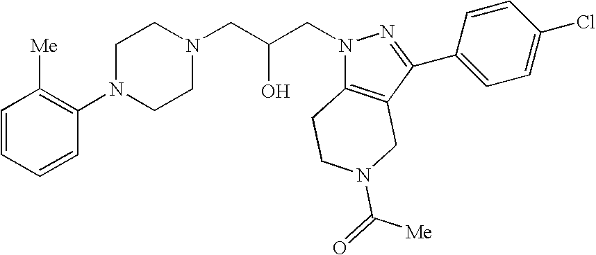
C1=CC=CC(N2CCN(CC(CN3C4=C(C(C5=CC=C(Cl)C=C5)=N3)CN(C([Me])=O)CC4)O)CC2)=C1[Me]
